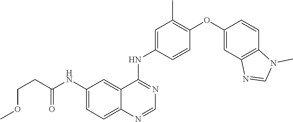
C1=C(NC(CCOC)=O)C=C2C(=C1)N=CN=C2NC1=CC(C)=C(OC2=CC3=C(C=C2)N(C)C=N3)C=C1
